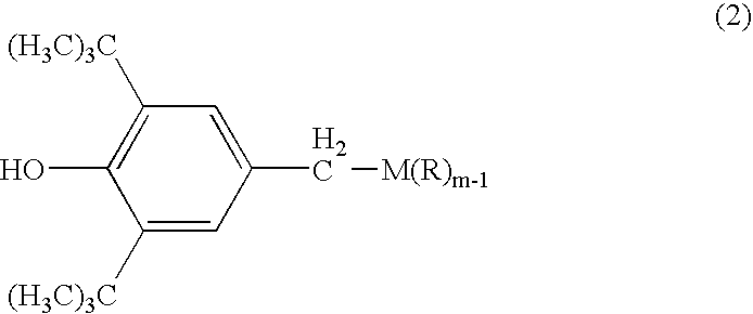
C1([(H3C)3C])=C(O)C([(H3C)3C])=CC(C[M(R)m-1])=C1
